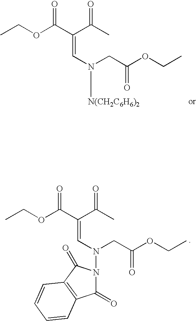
CCOC(C(C(C)=O)=CN(CC(OCC)=O)[N(CH2C6H6)2])=O.C1(=O)N(N(CC(OCC)=O)C=C(C(C)=O)C(OCC)=O)C(=O)C2=C1C=CC=C2
